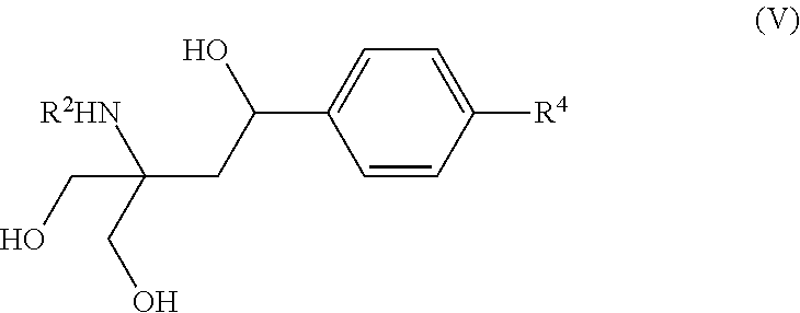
C1=CC([R4])=CC=C1C(CC(CO)([R2HN])CO)O
